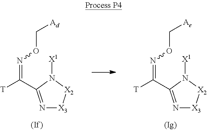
N1=C(C([T])=NOC[Ad])N([X1])[X2][X3]1.N1=C(C([T])=NOC[Ae])N([X1])[X2][X3]1
